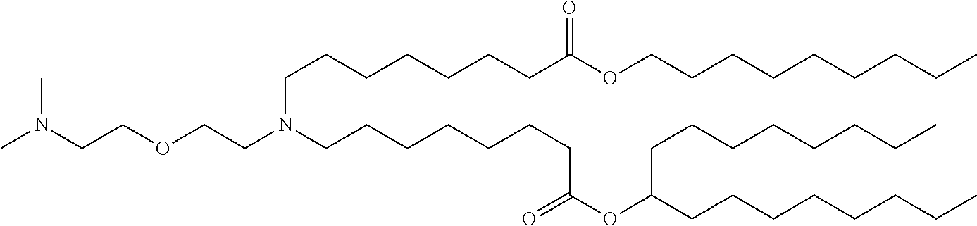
C(CCN(CCCCCCCC(=O)OC(CCCCCCCC)CCCCCCCC)CCOCCN(C)C)CCCCC(=O)OCCCCCCCCC
